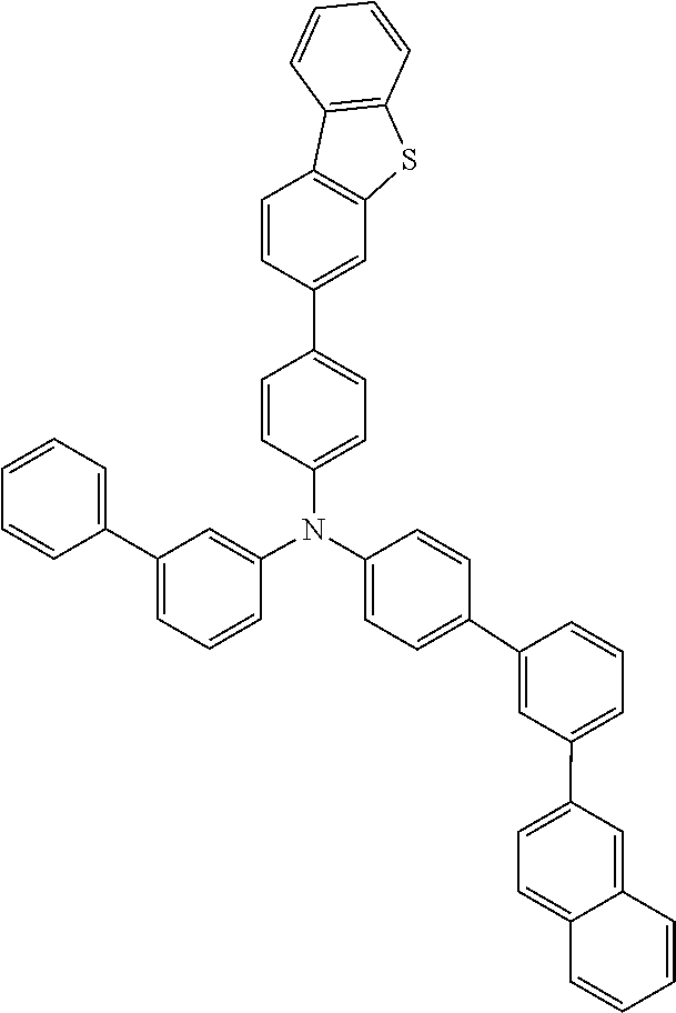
C1=CC2=C(C=C1)C1=C(S2)C=C(C2=CC=C(N(C3=CC=C(C4=CC(C5=CC=C6C(=C5)C=CC=C6)=CC=C4)C=C3)C3=CC(C4=CC=CC=C4)=CC=C3)C=C2)C=C1
